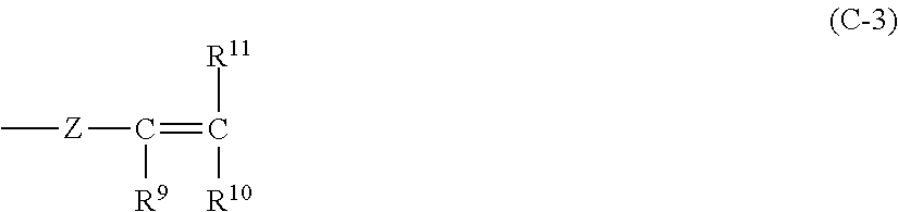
[Z](C(=C([R11])[R10])[R9])C
